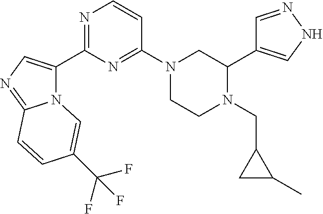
N12C(C3=NC=CC(N4CCN(CC5CC5C)C(C5=CNN=C5)C4)=N3)=CN=C1C=CC(C(F)(F)F)=C2
